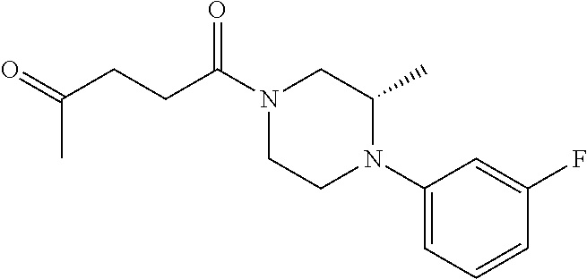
C1(N2CCN(C(CCC(=O)C)=O)CC2C)=CC=CC(F)=C1
